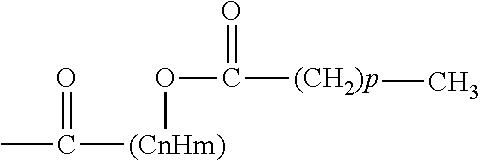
CC(=O)[(CnHm)]OC([(CH2)p]C)=O
